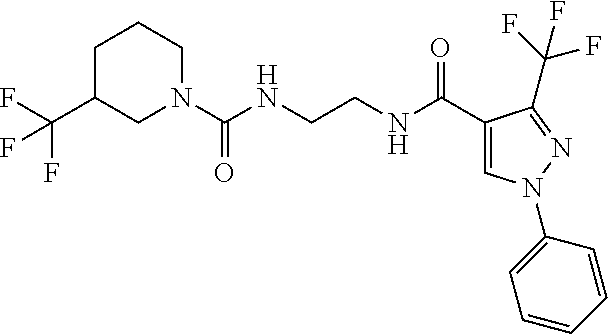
C1C(C(F)(F)F)CN(C(NCCNC(C2=CN(C3=CC=CC=C3)N=C2C(F)(F)F)=O)=O)CC1
